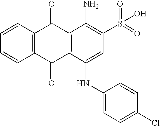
C1=CC2=C(C=C1)C(=O)C1=C(C2=O)C(N)=C(S(=O)(=O)O)C=C1NC1=CC=C(Cl)C=C1
